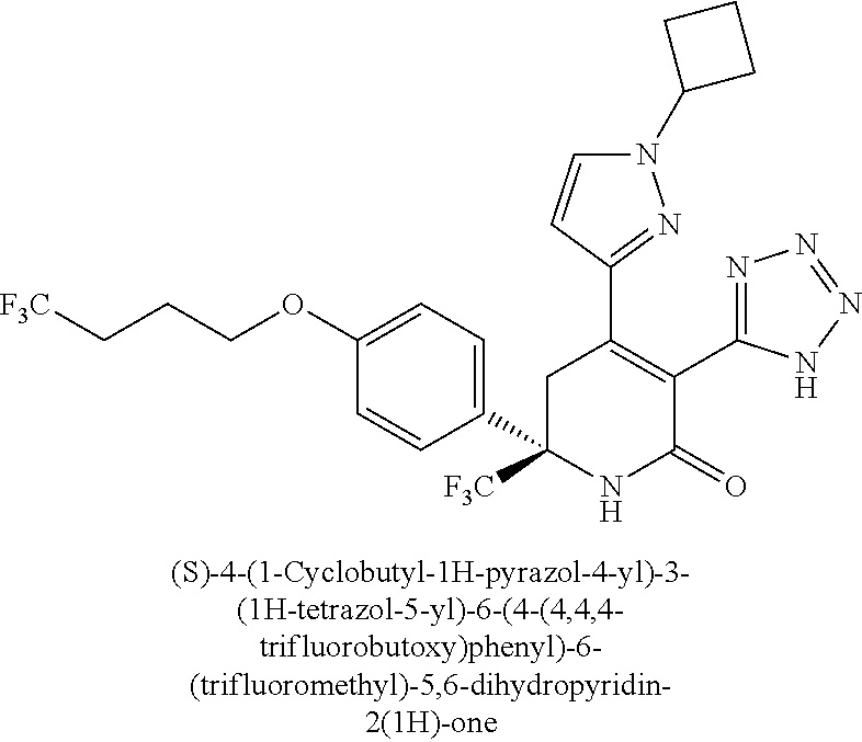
C1(C2=C(C3=NN=NN3)C(=O)NC(C3=CC=C(OCCC[F3C])C=C3)([F3C])C2)=NN(C2CCC2)C=C1
